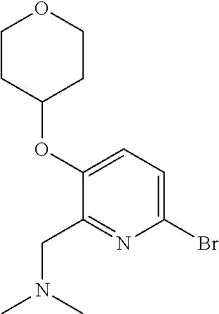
C1(Br)=CC=C(OC2CCOCC2)C(CN(C)C)=N1
